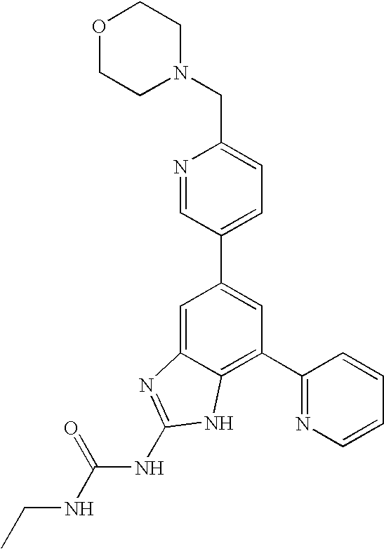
N1=CC(C2=CC(C3=NC=CC=C3)=C3C(=C2)N=C(NC(NCC)=O)N3)=CC=C1CN1CCOCC1
